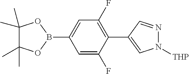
C1=C(F)C(C2=CN([THP])N=C2)=C(F)C=C1B1OC(C)(C)C(C)(C)O1
